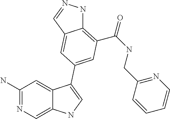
C1(N)=NC=C2C(=C1)C(C1=CC(C(=O)NCC3=NC=CC=C3)=C3NN=CC3=C1)=CN2
